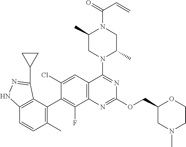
C12=C(C=C(Cl)C(C3=C(C)C=CC4=C3C(C3CC3)=NN4)=C1F)C(N1C(C)CN(C(=O)C=C)C(C)C1)=NC(OCC1CN(C)CCO1)=N2
